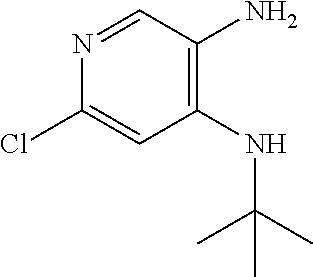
C1=NC(Cl)=CC(NC(C)(C)C)=C1N
